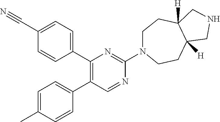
C1(C2=C(C3=CC=C(C)C=C3)C=NC(N3CCC4([H])C([H])(CC3)CNC4)=N2)=CC=C(C#N)C=C1
